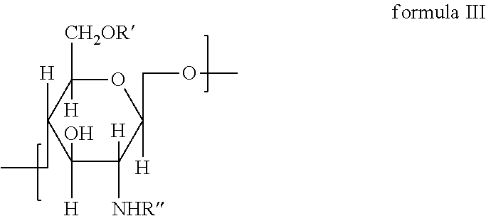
O1C([H])([CH2OR])C([H])(CC)C(O)([H])C([H])([NHR])C1([H])COC
